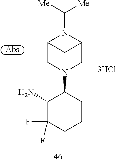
C12CN(C3CCCC(F)(F)C3N)CC(N1C([Me])[Me])C2
